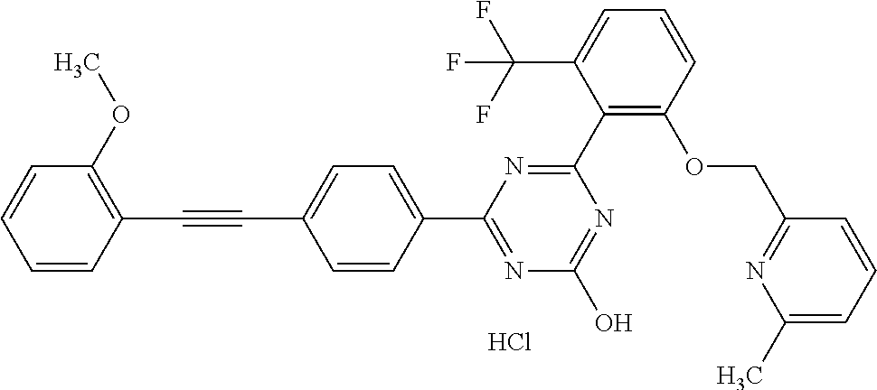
N1=C(O)N=C(C2=CC=C(C#CC3=C(OC)C=CC=C3)C=C2)N=C1C1=C(OCC2=NC(C)=CC=C2)C=CC=C1C(F)(F)F.Cl
